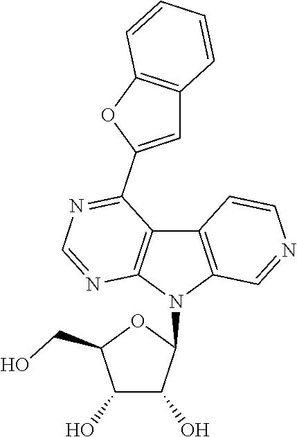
C1(O)C(O)C(N2C3=C(C4=C2N=CN=C4C2=CC4=C(O2)C=CC=C4)C=CN=C3)OC1CO
